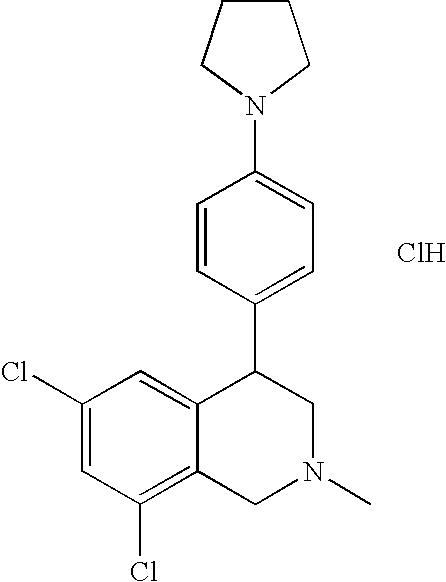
C1(Cl)=CC(Cl)=C2C(=C1)C(C1=CC=C(N3CCCC3)C=C1)CN(C)C2.Cl
